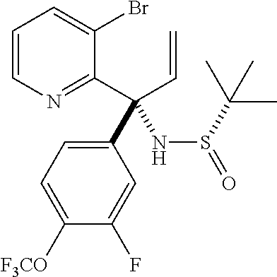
C1(C(NS(=O)C(C)(C)C)(C=C)C2=NC=CC=C2Br)=CC=C([F3CO])C(F)=C1
